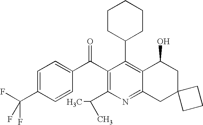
C1(C2=C3C(=NC(C(C)C)=C2C(C2=CC=C(C(F)(F)F)C=C2)=O)CC2(CC3O)CCC2)CCCCC1
